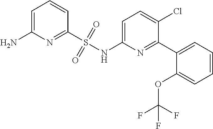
C1=C(NS(C2=NC(N)=CC=C2)(=O)=O)N=C(C2=CC=CC=C2OC(F)(F)F)C(Cl)=C1
